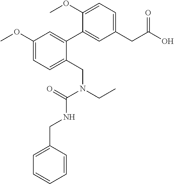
C1(CC(O)=O)=CC=C(OC)C(C2=CC(OC)=CC=C2CN(CC)C(=O)NCC2=CC=CC=C2)=C1
